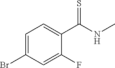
C1=C(Br)C=C(F)C(C(NC)=S)=C1
